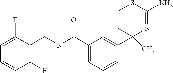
C1(C(=O)NCC2=C(F)C=CC=C2F)=CC=CC(C2(C)N=C(N)SCC2)=C1
